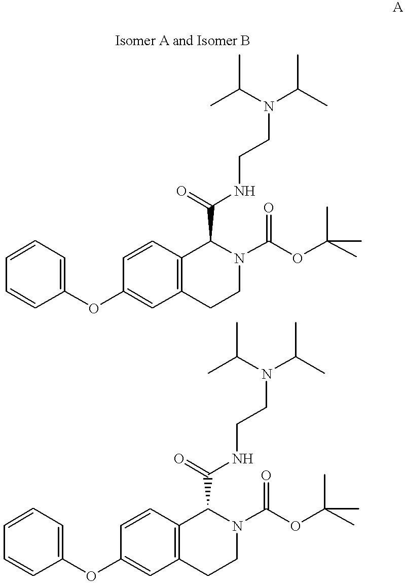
O(C1=CC2=C(C=C1)C(C(=O)NCCN(C(C)C)C(C)C)N(C(=O)OC(C)(C)C)CC2)C1=CC=CC=C1.O(C1=CC2=C(C=C1)C(C(=O)NCCN(C(C)C)C(C)C)N(C(=O)OC(C)(C)C)CC2)C1=CC=CC=C1
